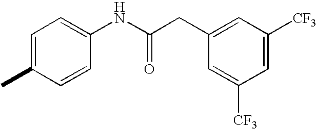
C1=CC(NC(CC2=CC([CF3])=CC([CF3])=C2)=O)=CC=C1C
